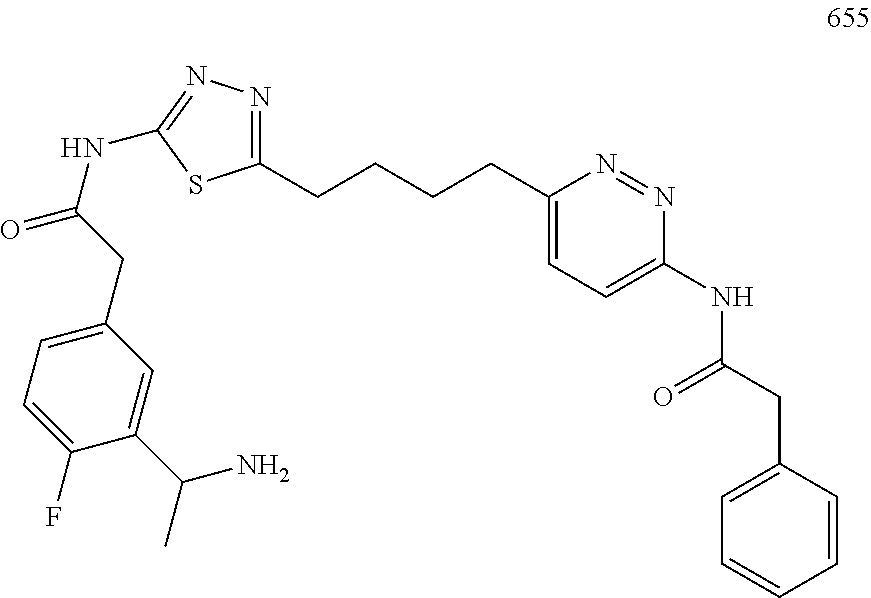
C1(CCCCC2=NN=C(NC(=O)CC3=CC=C(F)C(C(N)C)=C3)S2)=CC=C(NC(=O)CC2=CC=CC=C2)N=N1
